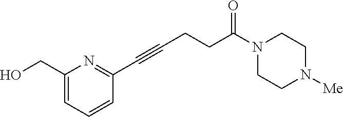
N1(C(CCC#CC2=NC(CO)=CC=C2)=O)CCN([Me])CC1
